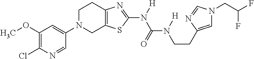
C1(OC)=C(Cl)N=CC(N2CC3=C(CC2)N=C(N([H])C(=O)N([H])CCC2=CN(CC(F)F)C=N2)S3)=C1
